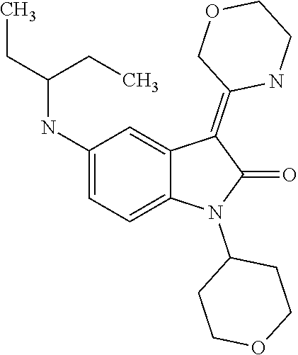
C(C(CC)NC1=CC=C2C(=C1)C(=C1COCCN1)C(=O)N2C1CCOCC1)C
